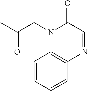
CC(CN1C2=C(N=CC1=O)C=CC=C2)=O
